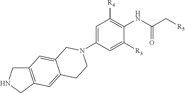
C1(N2CCC3=CC4=C(CNC4)C=C3C2)=CC([R4])=C(NC(C[R5])=O)C([R3])=C1
